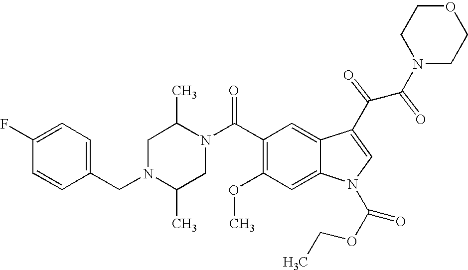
C1(F)=CC=C(CN2C(C)CN(C(C3=C(OC)C=C4C(=C3)C(C(C(N3CCOCC3)=O)=O)=CN4C(OCC)=O)=O)C(C)C2)C=C1
